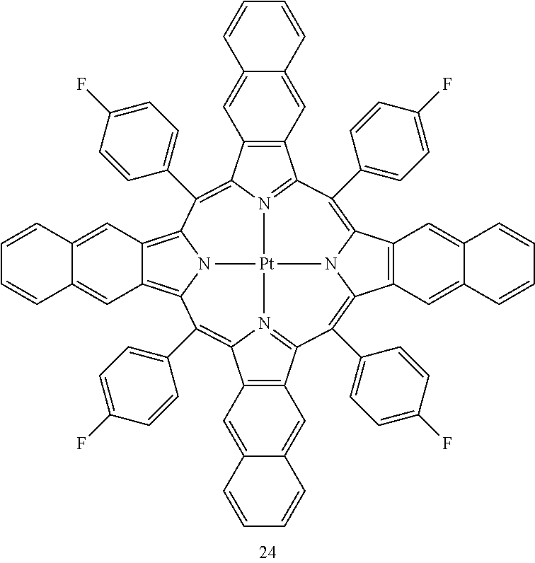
C1=CC2=CC3=C(C=C2C=C1)C1=N2C3=C(C3=CC=C(F)C=C3)C3=C4C=C5C=CC=CC5=CC4=C4N3[Pt]23N2=C(C5=C(C=C6C=CC=CC6=C5)C2=C4C2=CC=C(F)C=C2)C(C2=CC=C(F)C=C2)=C2C4=C(C=C5C(=C4)C=CC=C5)C(=C1C1=CC=C(F)C=C1)N32
